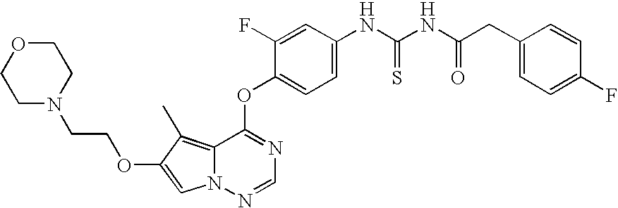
C1=C(F)C(OC2=NC=NN3C2=C(C)C(OCCN2CCOCC2)=C3)=CC=C1NC(NC(CC1=CC=C(F)C=C1)=O)=S
